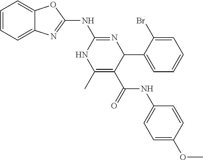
C1=CC=C2C(=C1)N=C(NC1=NC(C3=CC=CC=C3Br)C(C(NC3=CC=C(OC)C=C3)=O)=C(C)N1)O2
